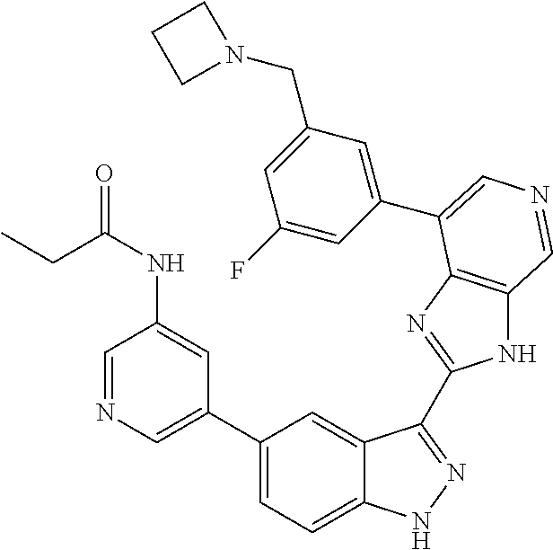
C1(C2=CN=CC(NC(=O)CC)=C2)=CC=C2C(=C1)C(C1=NC3=C(N1)C=NC=C3C1=CC(CN3CCC3)=CC(F)=C1)=NN2
